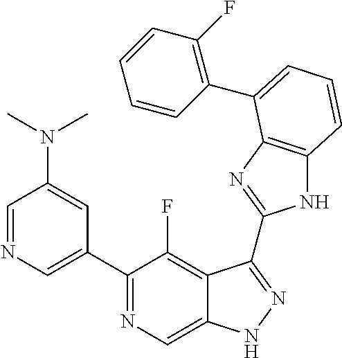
C1=NC=C(C2=NC=C3C(=C2F)C(C2=NC4=C(N2)C=CC=C4C2=C(F)C=CC=C2)=NN3)C=C1N(C)C
